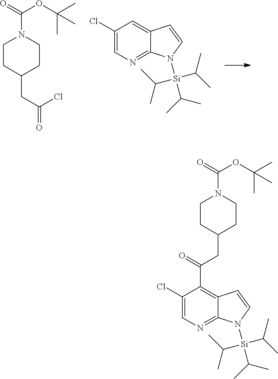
C1CC(CC(=O)Cl)CCN1C(OC(C)(C)C)=O.C1(Cl)=CN=C2C(=C1)C=CN2[Si](C(C)C)(C(C)C)C(C)C.C1CC(CC(C2=C3C(=NC=C2Cl)N([Si](C(C)C)(C(C)C)C(C)C)C=C3)=O)CCN1C(OC(C)(C)C)=O
